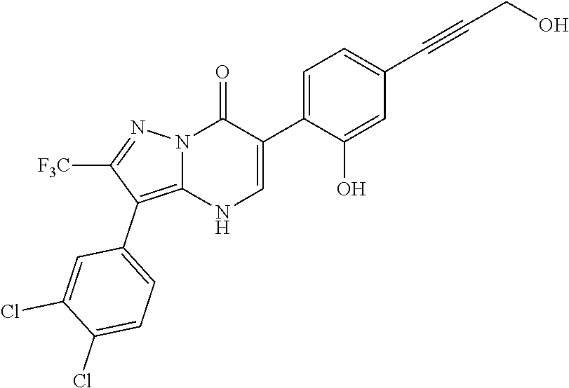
O=C1N2C(=C(C3=CC=C(Cl)C(Cl)=C3)C([F3C])=N2)NC=C1C1=CC=C(C#CCO)C=C1O
